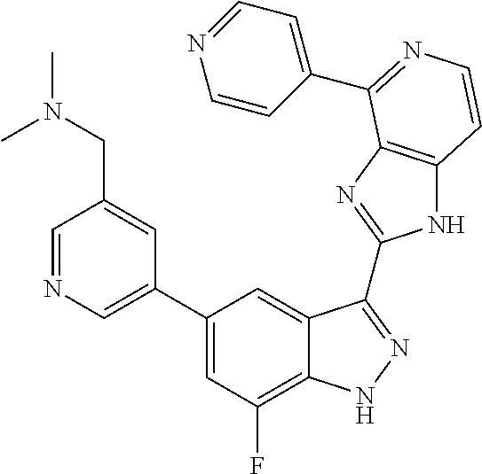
C1(C2=CN=CC(CN(C)C)=C2)=CC(F)=C2C(=C1)C(C1=NC3=C(N1)C=CN=C3C1=CC=NC=C1)=NN2
